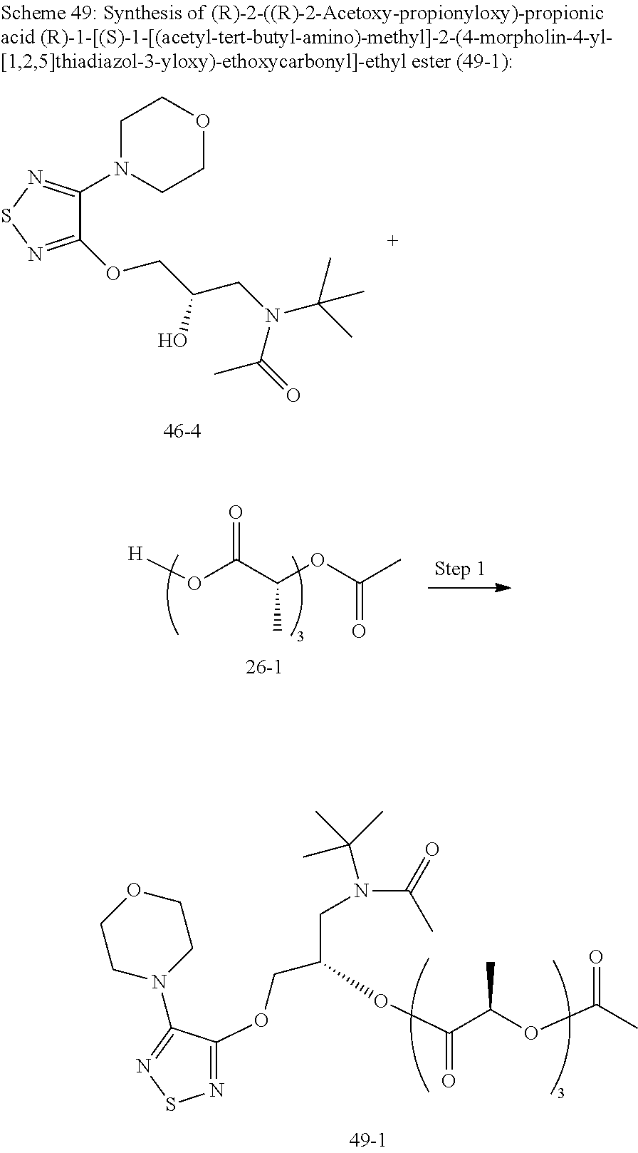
C1N(C2=NSN=C2OCC(CN(C(C)(C)C)C(C)=O)O)CCOC1.O(C(C(OC(=O)C)C)=O)[H].N1=C(OCC(CN(C(C)(C)C)C(C)=O)OC(=O)C(C)OC(=O)C)C(N2CCOCC2)=NS1
